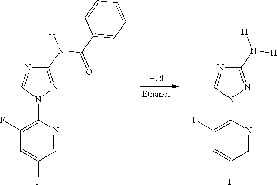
Cl.C1(N(C(=O)C2=CC=CC=C2)[H])=NN(C2=C(F)C=C(F)C=N2)C=N1.C1(N([H])[H])=NN(C2=C(F)C=C(F)C=N2)C=N1
